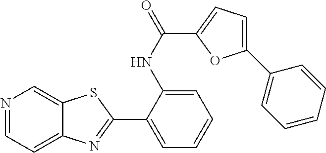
C1(C2=NC3=CC=NC=C3S2)=CC=CC=C1NC(C1=CC=C(C2=CC=CC=C2)O1)=O
